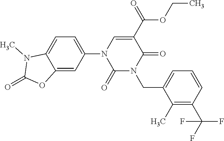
C12=CC(N3C(=O)N(CC4=CC=CC(C(F)(F)F)=C4C)C(=O)C(C(=O)OCC)=C3)=CC=C1N(C)C(=O)O2
